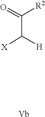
C(C([H])[X])(=O)[R2].[Vb]
